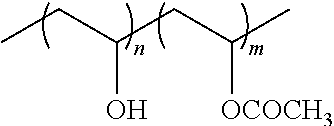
CCC(CC(C)[OCOCH3])O
